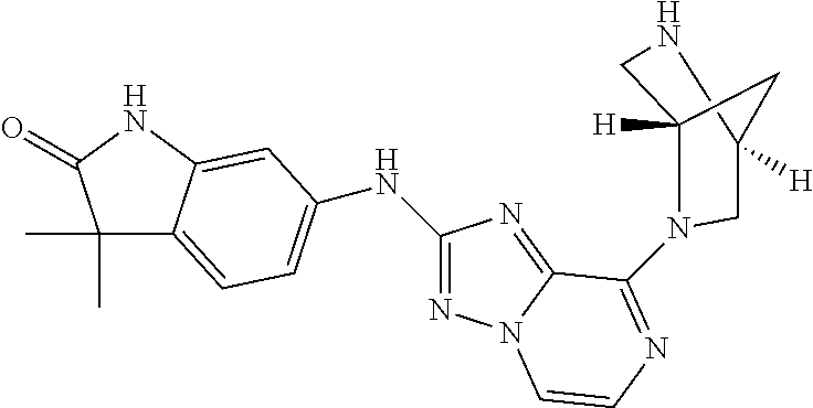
C1(C)(C)C2=CC=C(NC3=NN4C(=N3)C(N3C5([H])CNC([H])(C3)C5)=NC=C4)C=C2NC1=O
